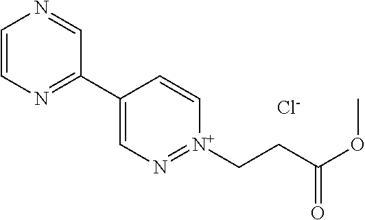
C1=CN=C(C2=CN=[N+](CCC(=O)OC)C=C2)C=N1.[Cl-]
